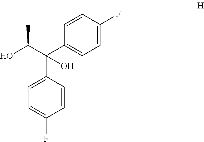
C1=C(C(C(O)C)(C2=CC=C(F)C=C2)O)C=CC(F)=C1
